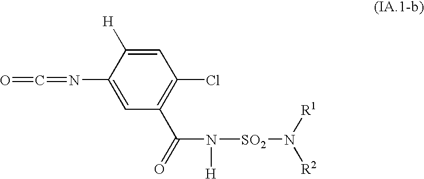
O=C=NC1=CC(C(=O)N([H])[SO2]N([R1])[R2])=C(Cl)C=C1[H]
